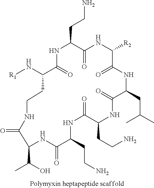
[R1]NC1CCNC(=O)C(C(O)C)NC(=O)C(CCN)NC(=O)C(CCN)NC(=O)C(CC(C)C)NC(=O)C([R2])NC(=O)C(CCN)NC1=O
